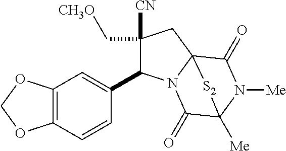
C1(C[CH3O])([CN])C(C2=CC3=C(C=C2)OCO3)N2C3(C1)C(=O)N([Me])C([Me])(C2=O)[S2]3
